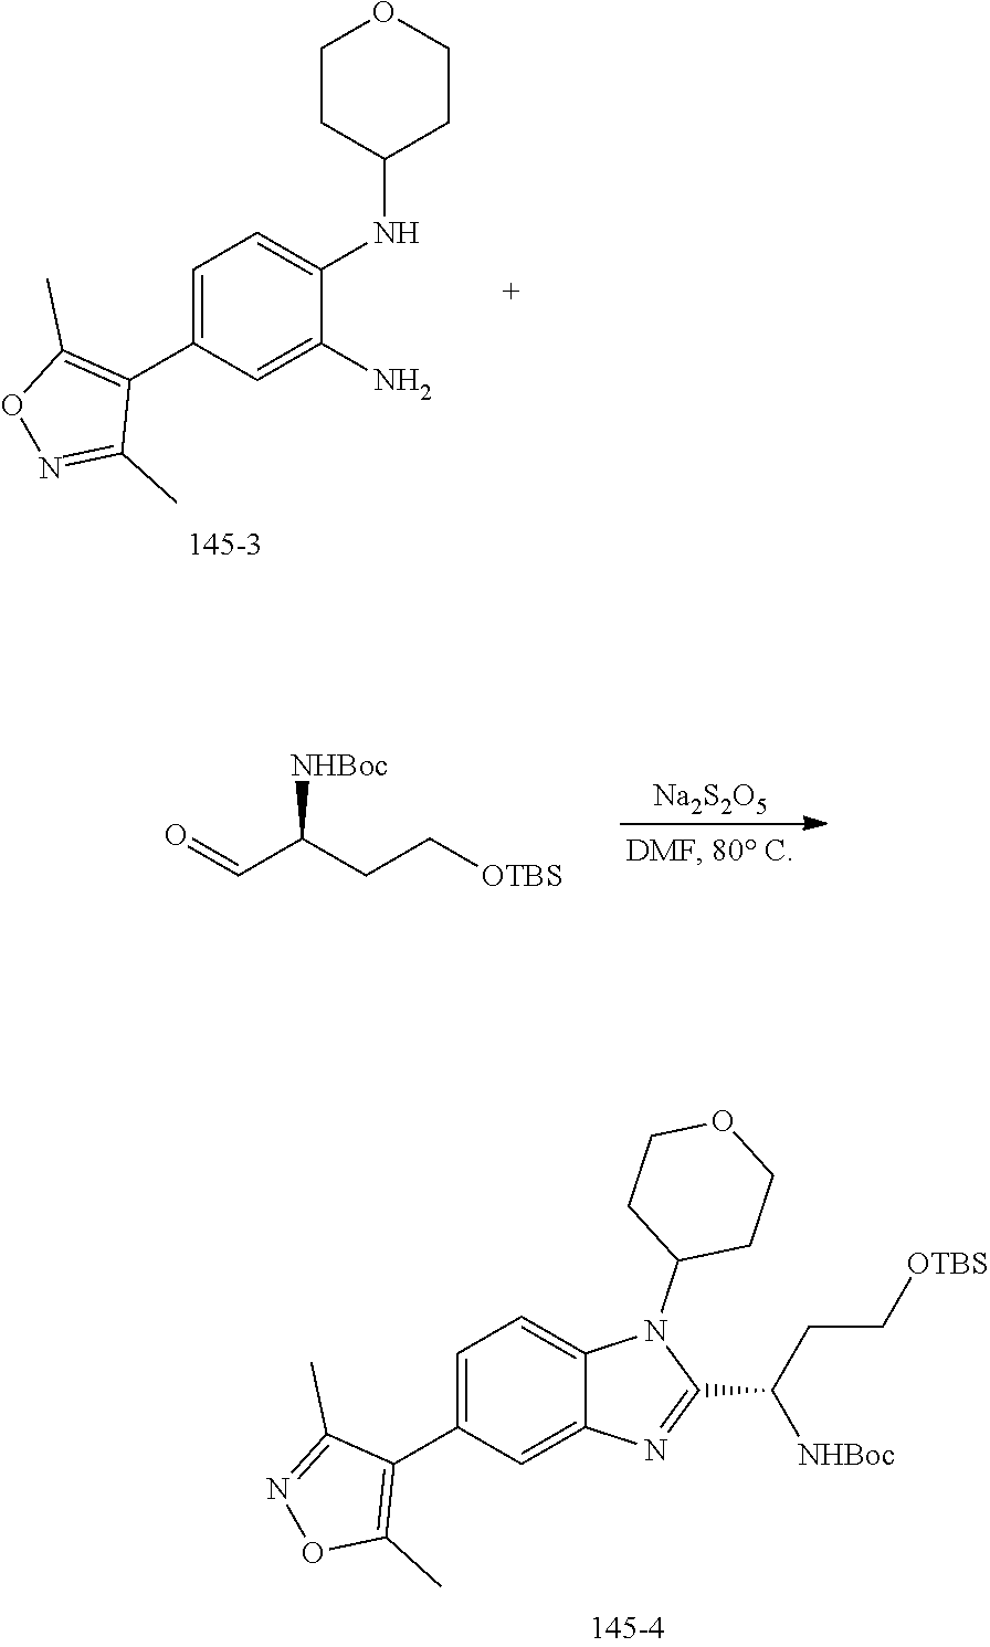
C12=CC=C(C3=C(C)ON=C3C)C=C1N=C(C([NHBoc])CC[OTBS])N2C1CCOCC1.C1CC(NC2=CC=C(C3=C(C)ON=C3C)C=C2N)CCO1.[Na2S2O5].C(C([NHBoc])CC[OTBS])=O
